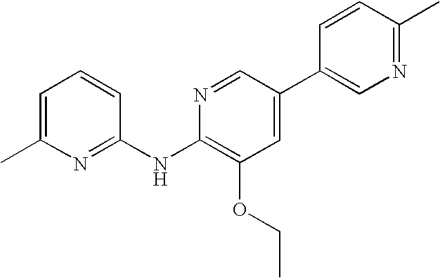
N1=C(NC2=C(OCC)C=C(C3=CN=C(C)C=C3)C=N2)C=CC=C1C
